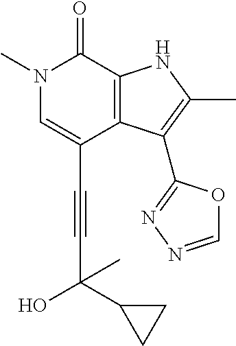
C(C1=CN(C)C(=O)C2=C1C(C1=NN=CO1)=C(C)N2)#CC(C1CC1)(C)O
